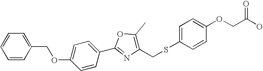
C1=CC(C2=NC(CSC3=CC=C(OCC(O)=O)C=C3)=C(C)O2)=CC=C1OCC1=CC=CC=C1
